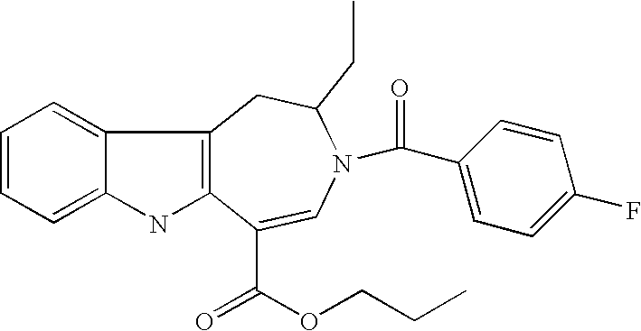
C1=CC=C2C(=C1)C1=C(N2)C(C(=O)OCCC)=CN(C(C2=CC=C(F)C=C2)=O)C(CC)C1
